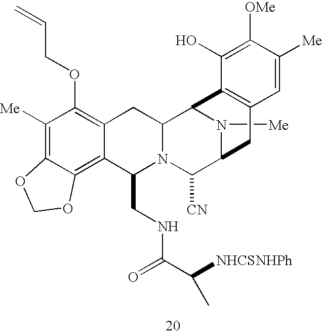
N1([Me])C2C([CN])N3C(CNC(C([NHCSNHPh])C)=O)C4=C5C(=C([Me])C(OCC=C)=C4CC3C1C1=C(C2)C=C([Me])C([OMe])=C1O)OCO5
